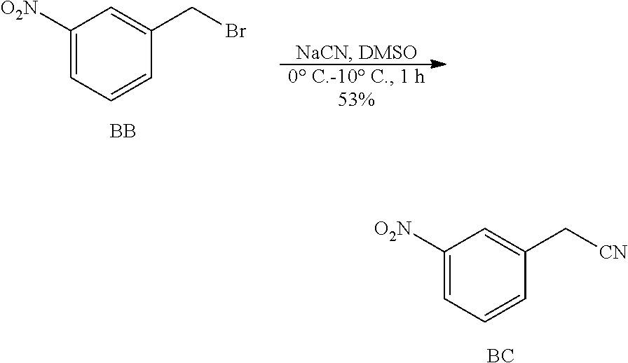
C1([O2N])=CC=CC(CBr)=C1.[BB].C1([O2N])=CC=CC(C[CN])=C1.[BC]
